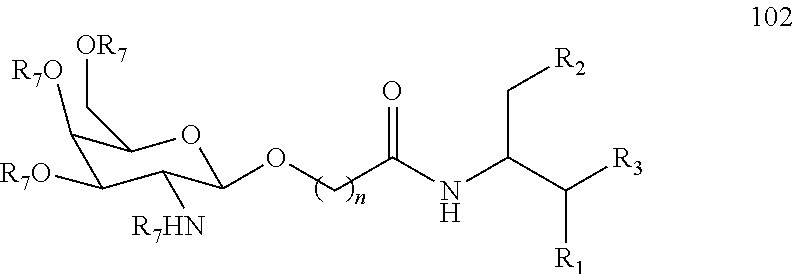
O(C1OC(C[OR7])C([R7O])C([R7O])C1[R7HN])CC(NC(C[R2])C([R3])[R1])=O
